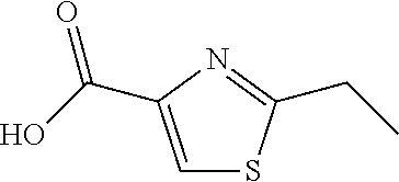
C1=C(C(=O)O)N=C(CC)S1
